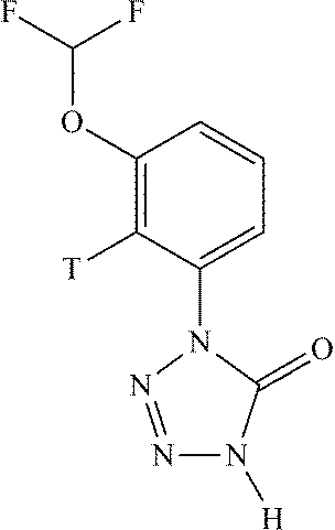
C1(OC(F)F)=C([T])C(N2N=NN([H])C2=O)=CC=C1
